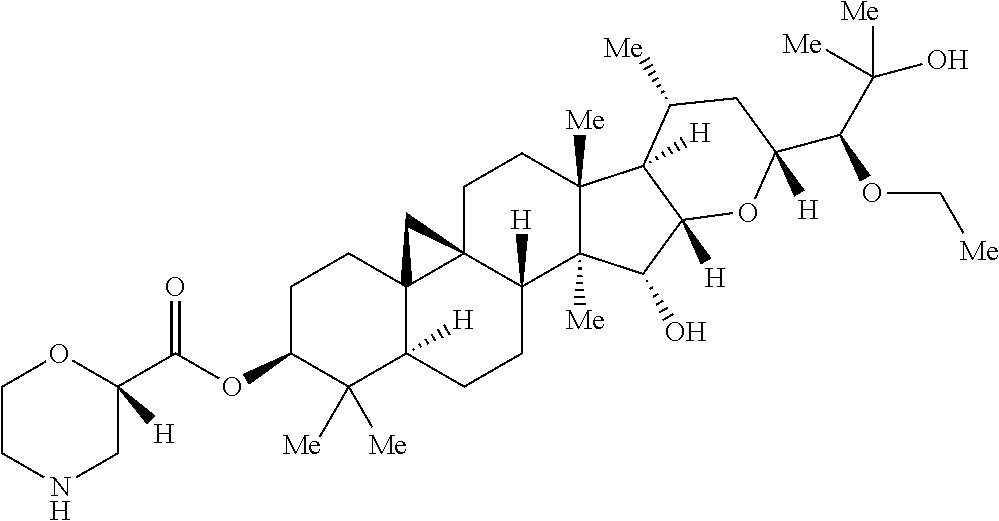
O(C1C([Me])([Me])C2([H])C3(CC1)C1(C([H])(CC2)C2([Me])C([Me])(CC1)C1([H])C([H])(C2O)OC(C(C([Me])(O)[Me])OC[Me])([H])CC1[Me])C3)C(C1([H])OCCNC1)=O
